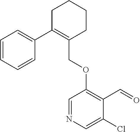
C1C(C2=CC=CC=C2)=C(COC2=C(C=O)C(Cl)=CN=C2)CCC1
